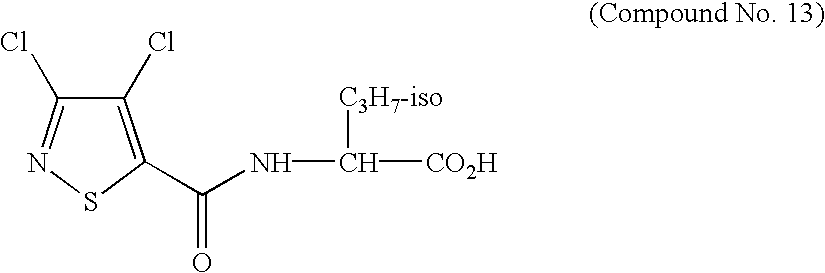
C1(Cl)=C(C(=O)NC([C3H7-iso])[CO2H])SN=C1Cl
